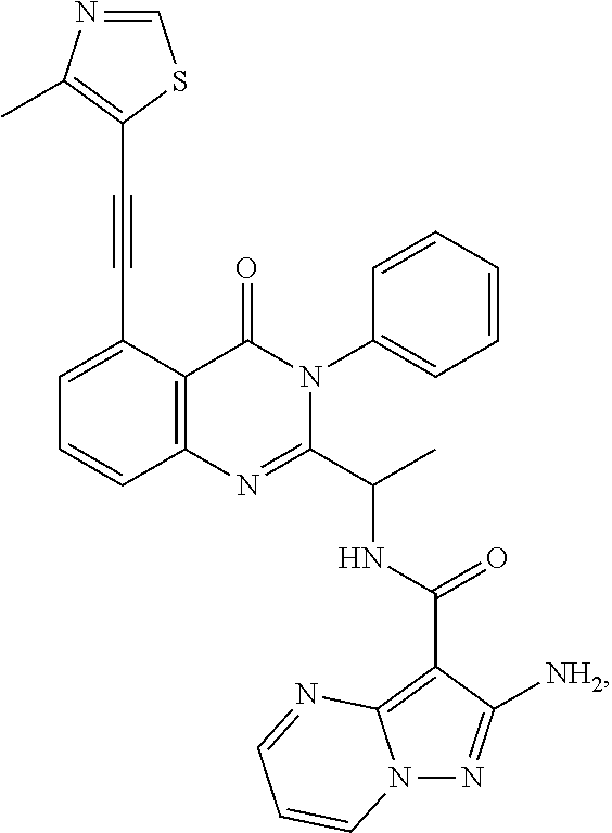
C1=C(C#CC2=C(C)N=CS2)C2=C(C=C1)N=C(C(C)NC(=O)C1=C3N(N=C1[NH2])C=CC=N3)N(C1=CC=CC=C1)C2=O
